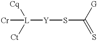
[Cr][L]([Y]SC([G])=S)([Cq])[Ct]
